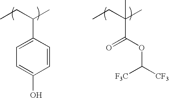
CCC(C)C1=CC=C(O)C=C1.CCC(C)(C(OC([CF3])[F3C])=O)C
